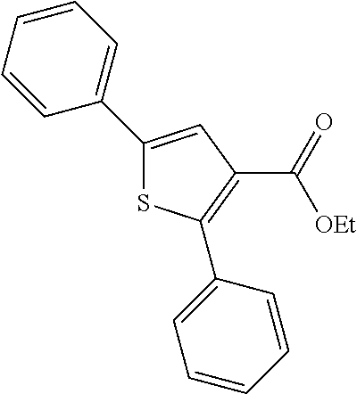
C1=CC(C2=CC(C(=O)[OEt])=C(C3=CC=CC=C3)S2)=CC=C1
